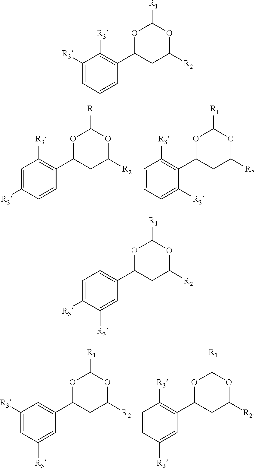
C1=C([R3])C=CC(C2CC([R2])OC([R1])O2)=C1[R3].C1=CC=C([R3])C(C2CC([R2])OC([R1])O2)=C1[R3].C1([R3])=CC([R3])=CC(C2CC([R2])OC([R1])O2)=C1.C1=CC([R3])=CC(C2CC([R2])OC([R1])O2)=C1[R3].C1([R3])=CC=CC(C2CC([R2])OC([R1])O2)=C1[R3].C1=C([R3])C([R3])=CC(C2CC([R2])OC([R1])O2)=C1
